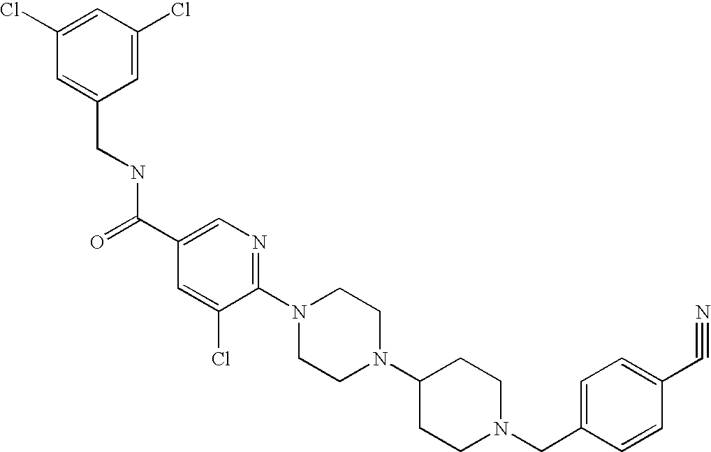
C(N1CCC(N2CCN(C3=NC=C(C(=O)NCC4=CC(Cl)=CC(Cl)=C4)C=C3Cl)CC2)CC1)C1=CC=C(C#N)C=C1
